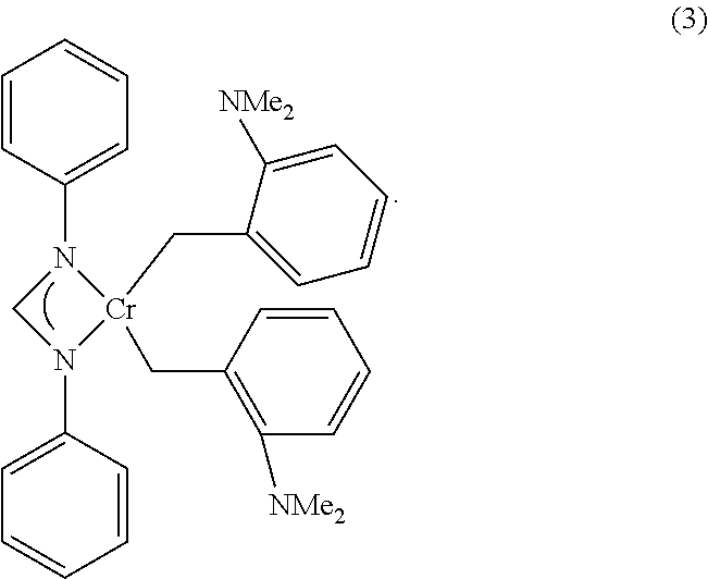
[Cr]1(CC2=C([NMe2])C=CC=C2)(CC2=CC=CC=C2[NMe2])N(C2=CC=CC=C2)CN1C1=CC=CC=C1
